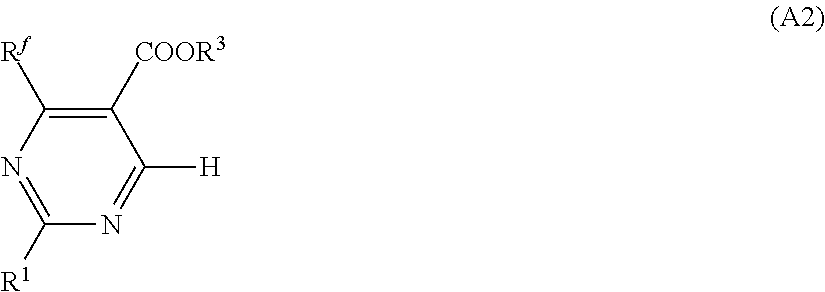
C1([Rf])=C([COOR3])C([H])=NC([R1])=N1
